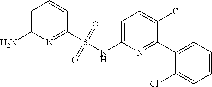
C1=C(N)N=C(S(NC2=CC=C(Cl)C(C3=CC=CC=C3Cl)=N2)(=O)=O)C=C1
